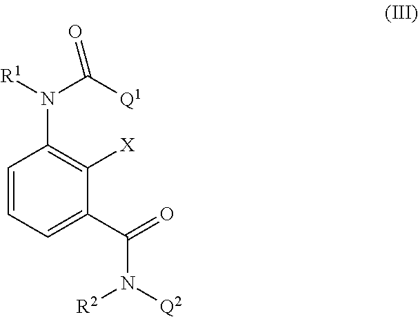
C1=CC=C(C(N([Q2])[R2])=O)C([X])=C1N([R1])C([Q1])=O
